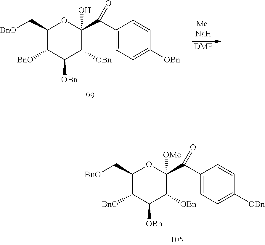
C1(C[BnO])C([BnO])C([OBn])C([OBn])C(C(C2=CC=C([OBn])C=C2)=O)([OMe])O1.C1(C[BnO])C([BnO])C([OBn])C([OBn])C(C(C2=CC=C([OBn])C=C2)=O)(O)O1.[DMF]
